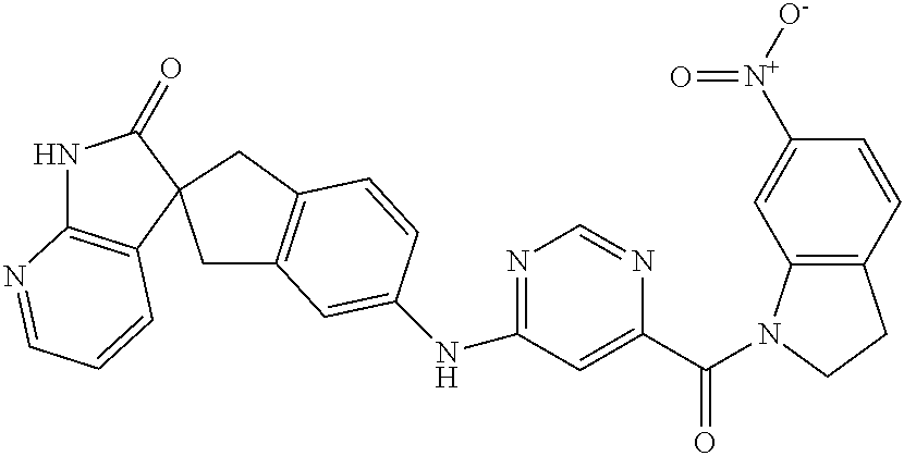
C1=C(NC2=NC=NC(C(=O)N3C4=C(CC3)C=CC([N+]([O-])=O)=C4)=C2)C=CC2=C1CC1(C2)C2=C(NC1=O)N=CC=C2
